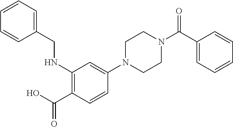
C1N(C2=CC(NCC3=CC=CC=C3)=C(C(O)=O)C=C2)CCN(C(C2=CC=CC=C2)=O)C1
